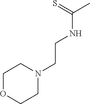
C1OCCN(CCNC(C)=S)C1
